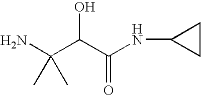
C(C)(C)(N)C(O)C(=O)NC1CC1
